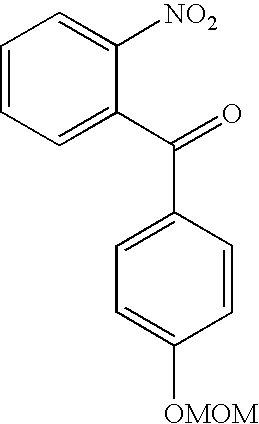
C1=CC=C(C(=O)C2=CC=C([OMOM])C=C2)C([NO2])=C1
